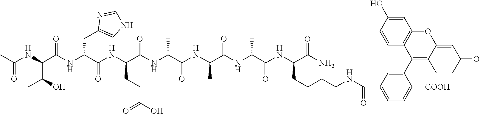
C(NC(C(NC(C(NC(C(NC(C(NC(C(NC(C(NC(C(N)=O)CCCCNC(=O)C1=CC=C([COOH])C(C2=C3C(=CC(=O)C=C3)OC3=C2C=CC(O)=C3)=C1)=O)C)=O)C)=O)C)=O)CCC(O)=O)=O)CC1=CNC=N1)=O)C(O)C)(C)=O
